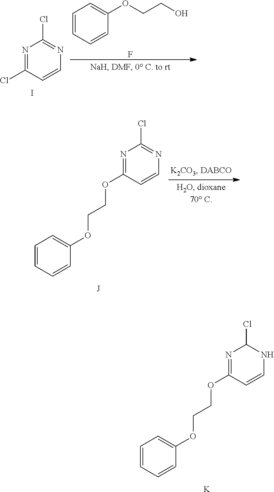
N1=C(OCCOC2=CC=CC=C2)C=CNC1Cl.[K].N1=C(Cl)C=CN=C1Cl.I.C1=CC=CC(OCCO)=C1.F.N1=C(OCCOC2=CC=CC=C2)C=CN=C1Cl
